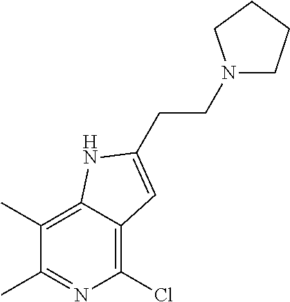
C1(C)=C2C(=C(Cl)N=C1C)C=C(CCN1CCCC1)N2
